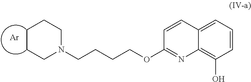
C1=CC=C2C(=C1O)N=C(OCCCCN1CCCCC1)C=C2.[Ar]
